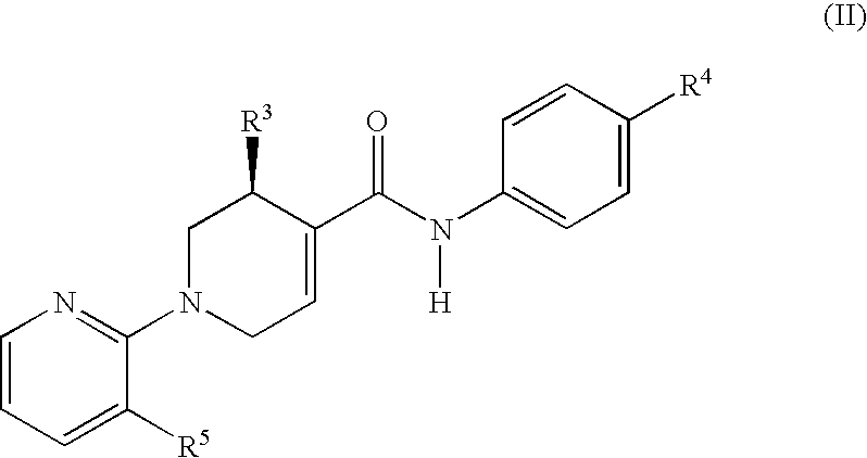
C1=CC=C([R5])C(N2CC=C(C(N(C3=CC=C([R4])C=C3)[H])=O)C([R3])C2)=N1
